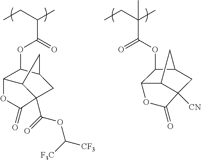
C(C(C)C(OC1C2C3CC1CC3(C(=O)OC([CF3])[F3C])C(=O)O2)=O)C.C(C(C)(C)C(OC1C2C3C([CN])(CC1C3)C(=O)O2)=O)C
